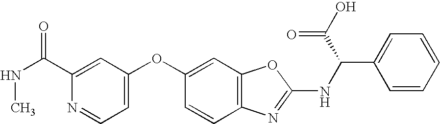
CNC(=O)C1=CC(OC2=CC3=C(C=C2)N=C(NC(C2=CC=CC=C2)C(O)=O)O3)=CC=N1
